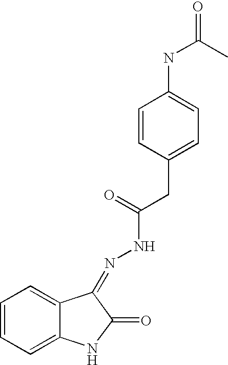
O=C(NC1=CC=C(CC(=O)NN=C2C3=CC=CC=C3NC2=O)C=C1)C
